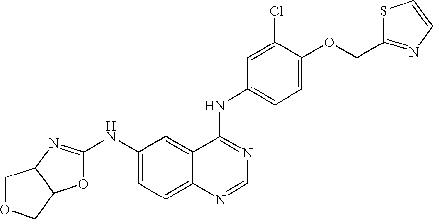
C12N=C(NC3=CC=C4C(=C3)C(NC3=CC=C(OCC5=NC=CS5)C(Cl)=C3)=NC=N4)OC1COC2
